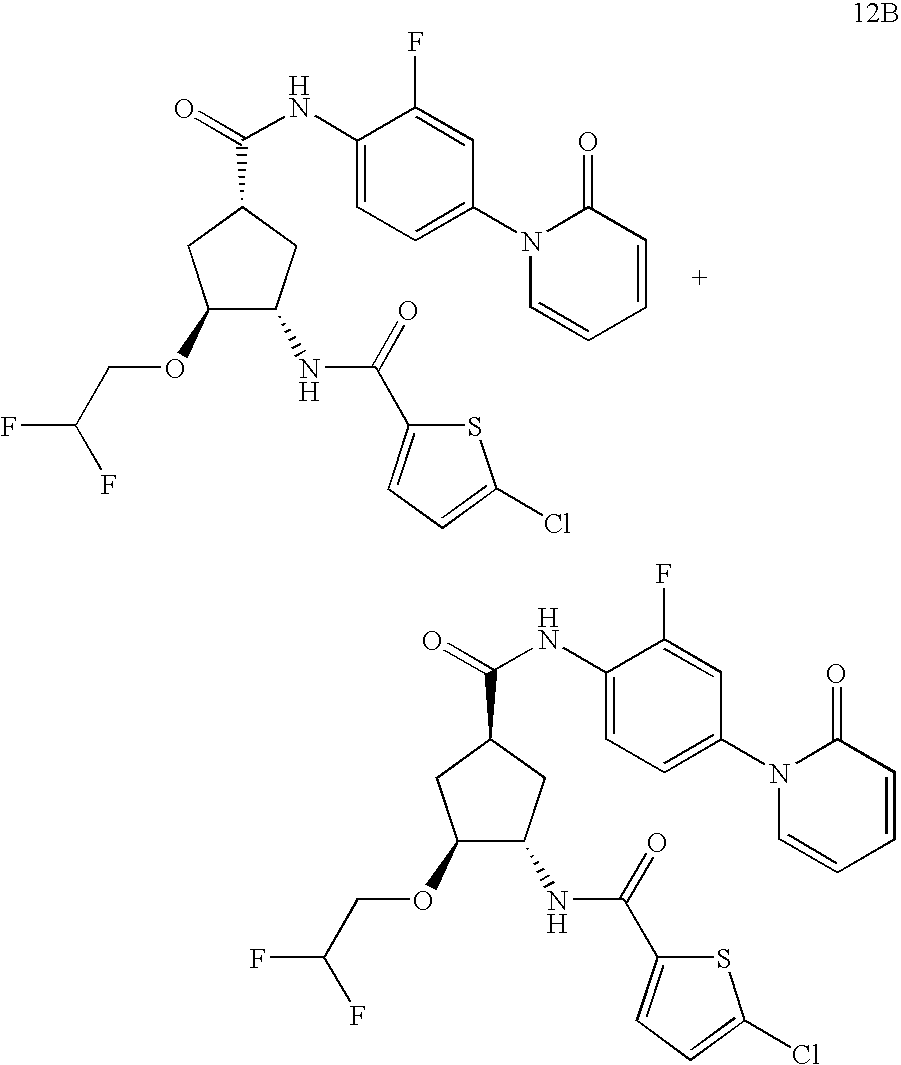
O=C(NC1=CC=C(N2C=CC=CC2=O)C=C1F)C1CC(OCC(F)F)C(NC(C2=CC=C(Cl)S2)=O)C1.O=C(NC1=CC=C(N2C=CC=CC2=O)C=C1F)C1CC(OCC(F)F)C(NC(C2=CC=C(Cl)S2)=O)C1
